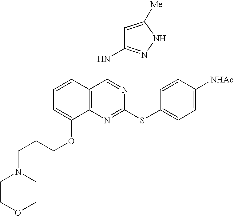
C1=CC2=C(C(OCCCN3CCOCC3)=C1)N=C(SC1=CC=C([NHAc])C=C1)N=C2NC1=NNC([Me])=C1
